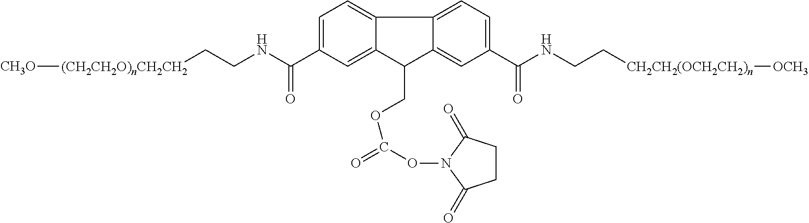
C1(COC(=O)ON2C(=O)CCC2=O)C2=CC(C(NCC[CH2CH2(OCH2CH2)n][OCH3])=O)=CC=C2C2=CC=C(C(NCC[(CH2CH2O)nCH2CH2][CH3O])=O)C=C12
